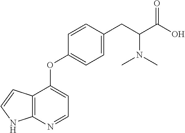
C12=C(N=CC=C1OC1=CC=C(CC(N(C)C)C(O)=O)C=C1)NC=C2
